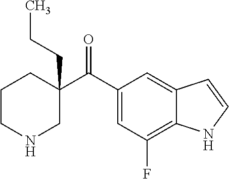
CCCC1(C(C2=CC(F)=C3C(=C2)C=CN3)=O)CCCNC1
